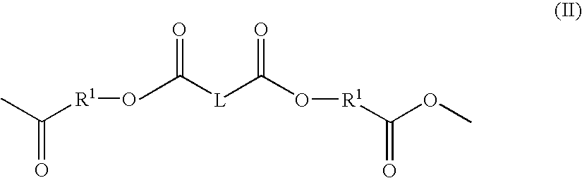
CC([R1]O)=O.CC([L]C(O[R1]C(=O)OC)=O)=O
